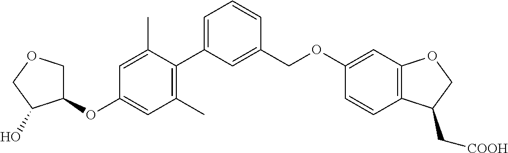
C1(C)=C(C2=CC=CC(COC3=CC4=C(C=C3)C(C[COOH])CO4)=C2)C(C)=CC(OC2COCC2O)=C1
